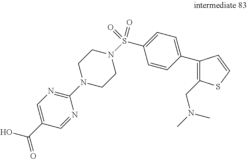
C1=C(C(O)=O)C=NC(N2CCN(S(C3=CC=C(C4=C(CN(C)C)SC=C4)C=C3)(=O)=O)CC2)=N1
